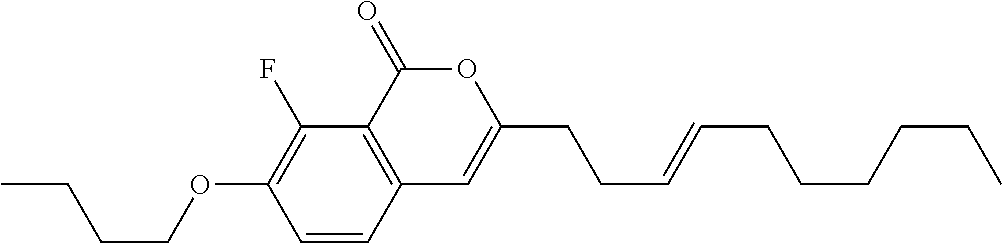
C1=CC2=C(C(F)=C1OCCCC)C(=O)OC(CCC=CCCCCCC)=C2
